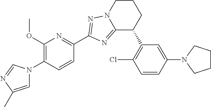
C12=NC(C3=NC(OC)=C(N4C=C(C)N=C4)C=C3)=NN1CCCC2C1=C(Cl)C=CC(N2CCCC2)=C1
